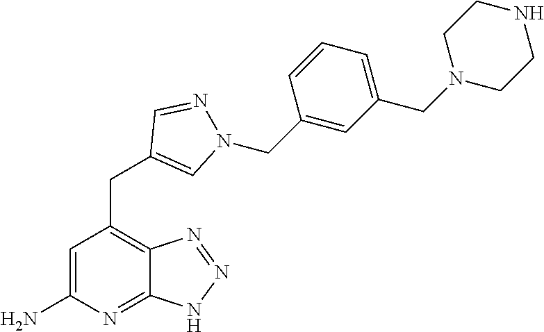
C1=C(N)N=C2C(=C1CC1=CN(CC3=CC(CN4CCNCC4)=CC=C3)N=C1)N=NN2
